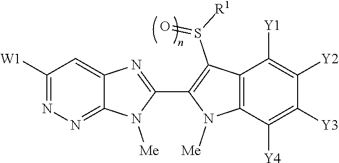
C12=NN=C([W1])C=C1N=C(C1=C(S([R1])=O)C3=C(N1[Me])C([Y4])=C([Y3])C([Y2])=C3[Y1])N2[Me]
